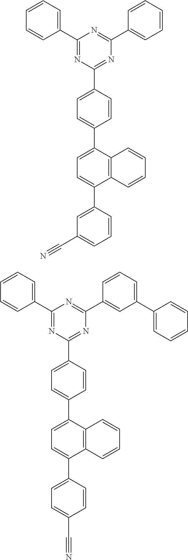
C1(C2=CC=CC=C2)=NC(C2=CC=C(C3=CC=C(C4=CC(C#N)=CC=C4)C4=C3C=CC=C4)C=C2)=NC(C2=CC=CC=C2)=N1.C1(C2=CC=CC=C2)=NC(C2=CC=C(C3=CC=C(C4=CC=C(C#N)C=C4)C4=C3C=CC=C4)C=C2)=NC(C2=CC(C3=CC=CC=C3)=CC=C2)=N1
